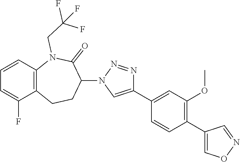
C1=CC=C(F)C2=C1N(CC(F)(F)F)C(=O)C(N1N=NC(C3=CC(OC)=C(C4=CON=C4)C=C3)=C1)CC2
